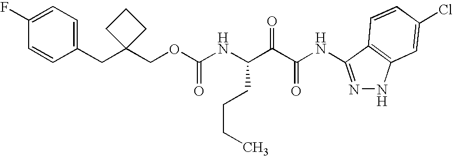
C1(F)=CC=C(CC2(COC(NC(C(C(NC3=NNC4=C3C=CC(Cl)=C4)=O)=O)CCCC)=O)CCC2)C=C1
